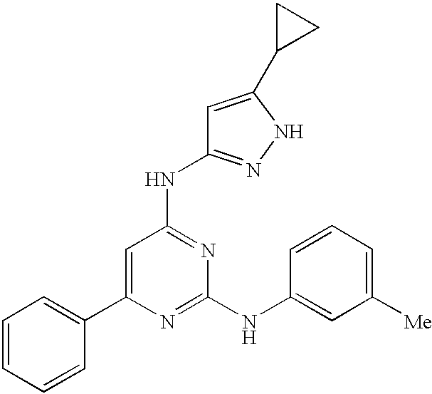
C1=CC=CC(C2=CC(NC3=NNC(C4CC4)=C3)=NC(NC3=CC([Me])=CC=C3)=N2)=C1
